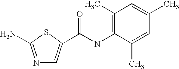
NC1=NC=C(C(NC2=C(C)C=C(C)C=C2C)=O)S1
